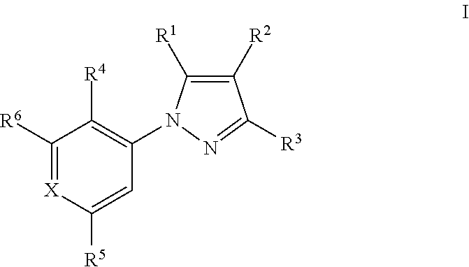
C1([R6])=[X]C([R5])=CC(N2C([R1])=C([R2])C([R3])=N2)=C1[R4]
